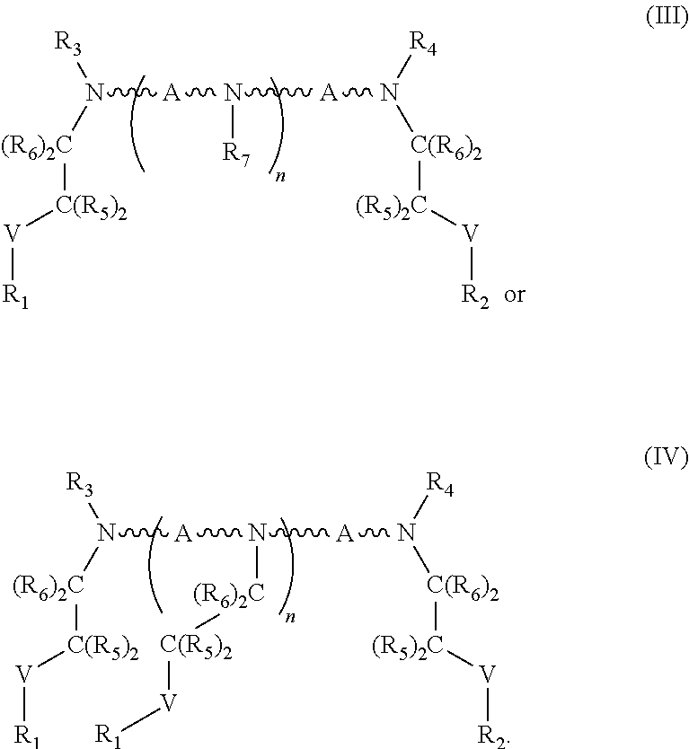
N([A]N([A]N([R4])[C(R6)2][(R5)2C][V][R2])[(R6)2C][C(R5)2][V][R1])([(R6)2C][C(R5)2][V][R1])[R3].N([A]N([A]N([R4])[C(R6)2][(R5)2C][V][R2])[R7])([(R6)2C][C(R5)2][V][R1])[R3]
